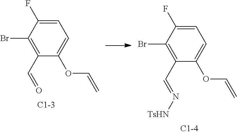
C1(F)=CC=C(OC=C)C(C=O)=C1Br.N(=CC1=C(Br)C(F)=CC=C1OC=C)[TsHN]
